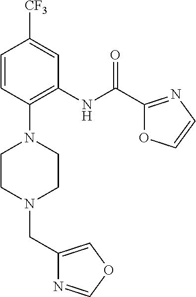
C1=CC(N2CCN(CC3=COC=N3)CC2)=C(NC(C2=NC=CO2)=O)C=C1[CF3]
